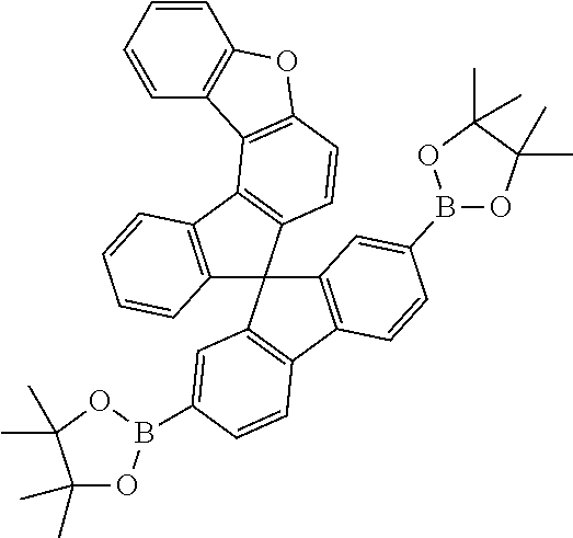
C12=C(C3=C(C14C1=C(C5=C4C=C(B4OC(C)(C)C(C)(C)O4)C=C5)C=CC(B4OC(C)(C)C(C)(C)O4)=C1)C=CC1=C3C3=C(O1)C=CC=C3)C=CC=C2
